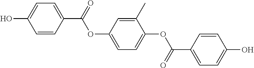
C1(C)=CC(OC(C2=CC=C(O)C=C2)=O)=CC=C1OC(C1=CC=C(O)C=C1)=O
